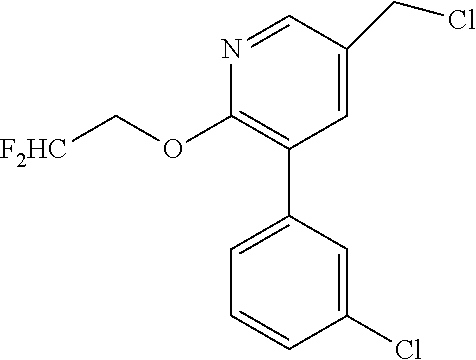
C1=C(CCl)C=NC(OC[F2HC])=C1C1=CC=CC(Cl)=C1
